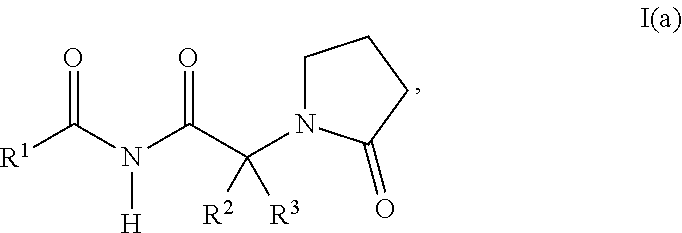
O=C(N(C(C([R3])([R2])N1CCCC1=O)=O)[H])[R1]
